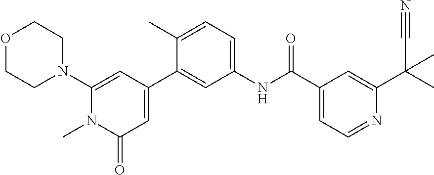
O1CCN(C2=CC(C3=CC(NC(C4=CC=NC(C(C)(C#N)C)=C4)=O)=CC=C3C)=CC(=O)N2C)CC1
